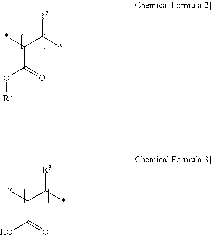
*C(C(*)[R2])C(=O)O[R7].*C(C(*)[R3])C(=O)O
